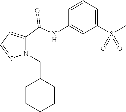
C1=CC(NC(C2=CC=NN2CC2CCCCC2)=O)=CC(S(C)(=O)=O)=C1
